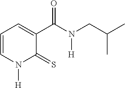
C1=CN([H])C(=S)C(C(N([H])CC(C)C)=O)=C1
